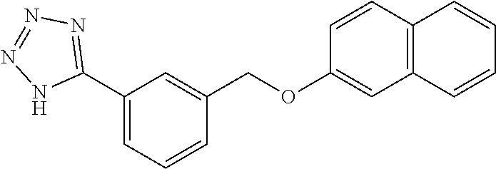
C1(C2=NN=NN2)=CC=CC(COC2=CC3=C(C=C2)C=CC=C3)=C1
